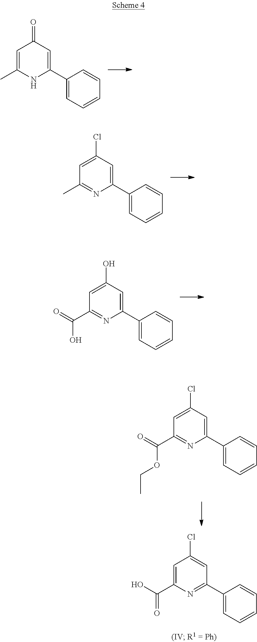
C1=C(C)NC(C2=CC=CC=C2)=CC1=O.C1=C(Cl)C=C(C2=CC=CC=C2)N=C1C.C1=C(O)C=C(C2=CC=CC=C2)N=C1C(=O)O.C1=C(Cl)C=C(C2=CC=CC=C2)N=C1C(=O)OCC.C1=C(C(O)=O)N=C(C2=CC=CC=C2)C=C1Cl
